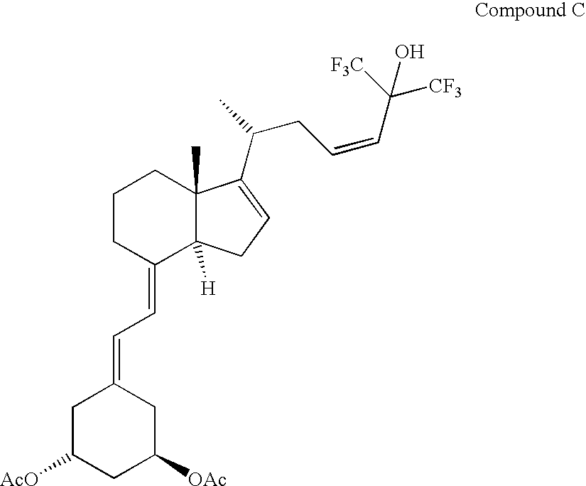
C1CC(=CC=C2CC([AcO])CC([OAc])C2)C2([H])C(C)(C1)C(C(CC=CC([F3C])(O)[CF3])C)=CC2
